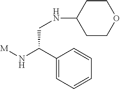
[M]NC(C1=CC=CC=C1)CNC1CCOCC1
